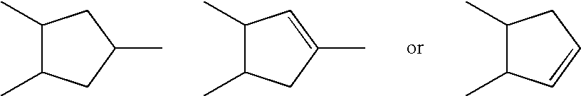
C1(C)C(C)CC(C)C1.C1(C)C(C)CC(C)=C1.C1(C)C(C)C=CC1
